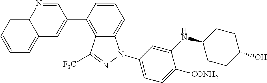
C1=CC(C2=CC3=CC=CC=C3N=C2)=C2C(=C1)N(C1=CC=C([CONH2])C(NC3CCC(O)CC3)=C1)N=C2[F3C]
